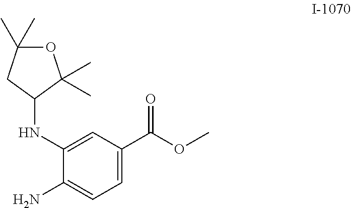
C1(NC2C(C)(C)OC(C)(C)C2)=CC(C(OC)=O)=CC=C1N
